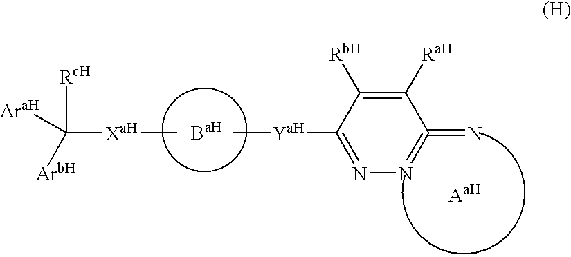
[Ba].C[XaH]C([RcH])([AraH])[ArbH].C[YaH]C1=NN=C(=N)C([Ra])=C1[Rb]
